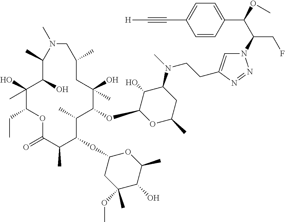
C1(O)(C)C(CC)OC(=O)C(C)C(OC2CC(OC)(C)C(O)C(C)O2)C(C)C(OC2OC(C)CC(N(C)CCC3=CN(C(C(OC)C4=CC=C(C#C[H])C=C4)CF)N=N3)C2O)C(O)(C)CC(C)CN(C)C(C)C1O
